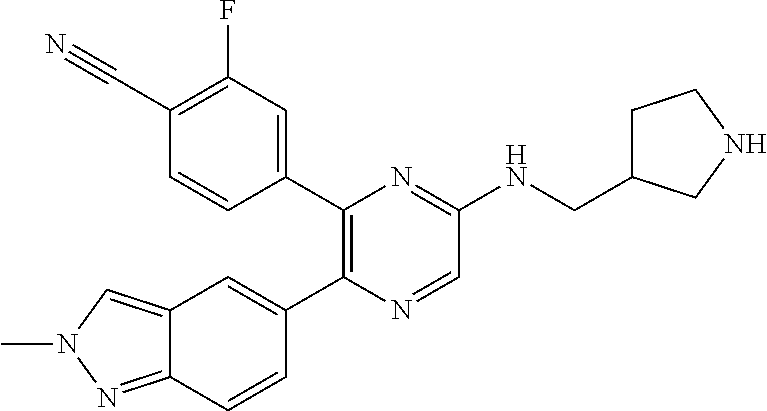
C12=NN(C)C=C1C=C(C1=C(C3=CC(F)=C(C#N)C=C3)N=C(NCC3CCNC3)C=N1)C=C2
